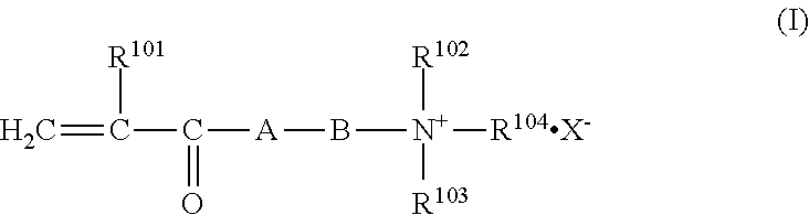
C(C(=O)[A]B[N+]([R102])([R103])[R104X-])(=C)[R101]
